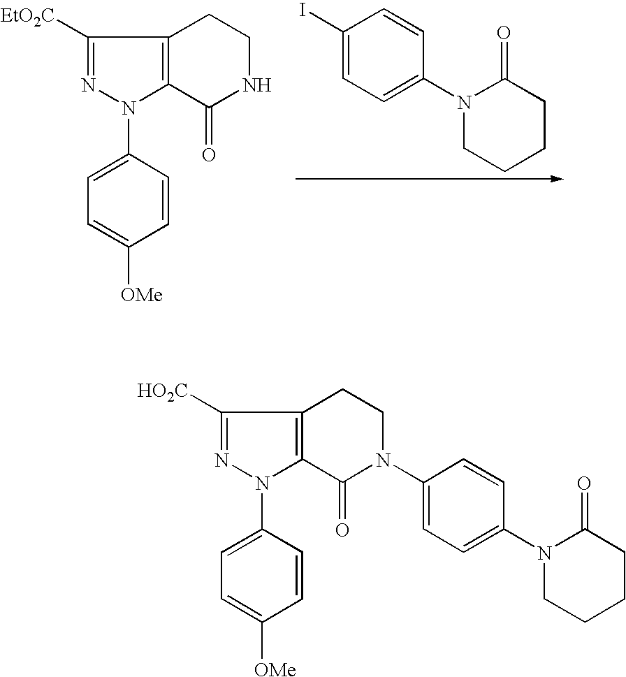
C1(I)=CC=C(N2CCCCC2=O)C=C1.C1([EtO2C])=NN(C2=CC=C([OMe])C=C2)C2=C1CCNC2=O.C1([HO2C])=NN(C2=CC=C([OMe])C=C2)C2=C1CCN(C1=CC=C(N3CCCCC3=O)C=C1)C2=O
